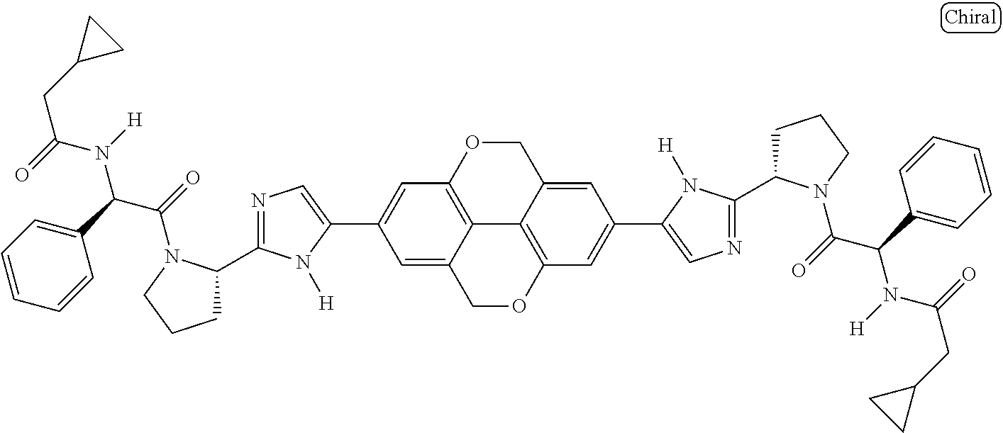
C1=C2C3=C(C=C1C1=CN=C(C4CCCN4C(=O)C(C4=CC=CC=C4)N([H])C(=O)CC4CC4)N1[H])OCC1=CC(C4=CN=C(C5CCCN5C(=O)C(C5=CC=CC=C5)N([H])C(=O)CC5CC5)N4[H])=CC(=C31)OC2
